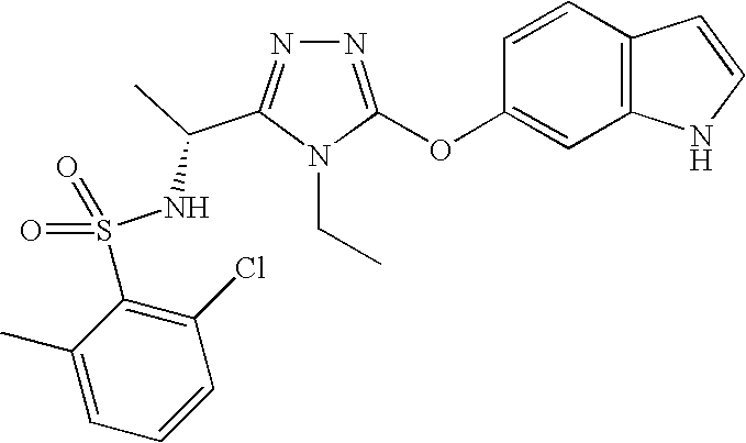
N1=C(OC2=CC3=C(C=C2)C=CN3)N(CC)C(C(NS(C2=C(Cl)C=CC=C2C)(=O)=O)C)=N1
